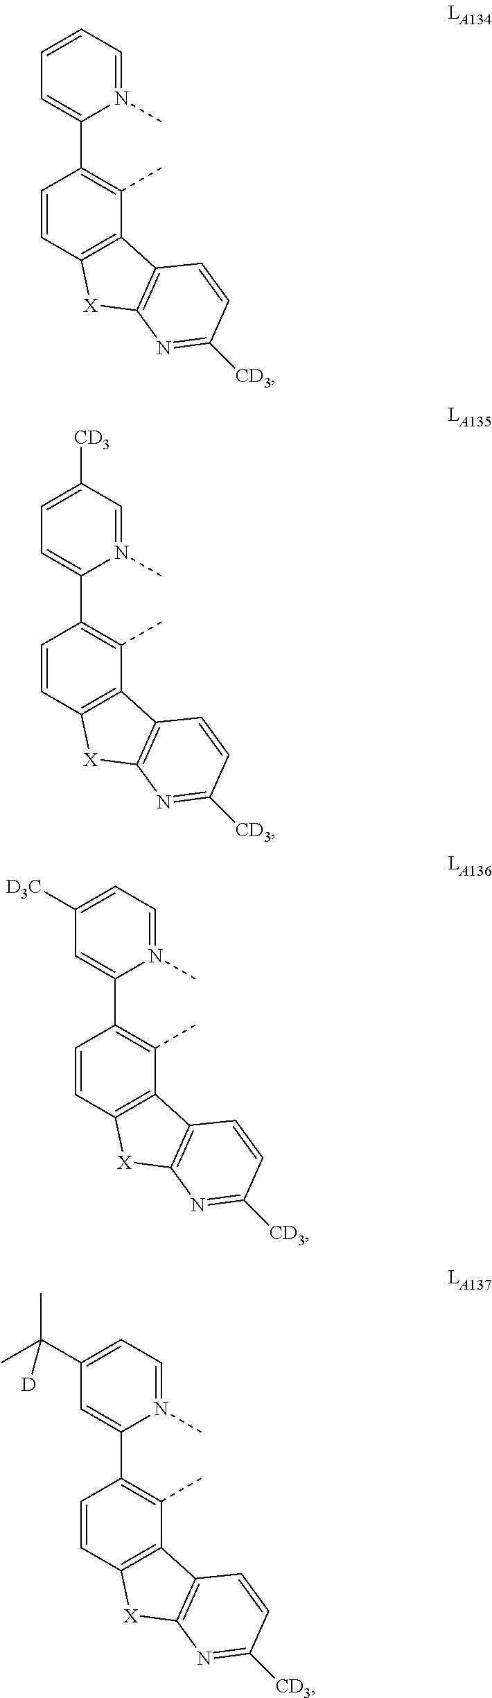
C1=CC=C(C2=C(C)C3=C(C=C2)[X]C2=C3C=CC([CD3])=N2)N(C)=C1.C1([CD3])=CC=C(C2=C(C)C3=C(C=C2)[X]C2=C3C=CC([CD3])=N2)N(C)=C1.C1=C([D3C])C=C(C2=C(C)C3=C(C=C2)[X]C2=C3C=CC([CD3])=N2)N(C)=C1.C1=C(C(C)(C)[D])C=C(C2=C(C)C3=C(C=C2)[X]C2=C3C=CC([CD3])=N2)N(C)=C1
